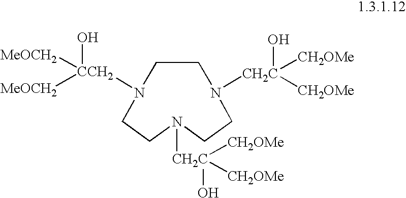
N1([CH2C](O)([CH2OMe])[CH2OMe])CCN([CCH2](O)([MeOCH2])[MeOCH2])CCN([CH2C](O)([CH2OMe])[CH2OMe])CC1
